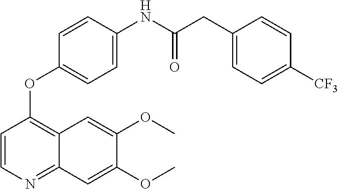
C1=CN=C2C(=C1OC1=CC=C(NC(CC3=CC=C([CF3])C=C3)=O)C=C1)C=C(OC)C(OC)=C2
